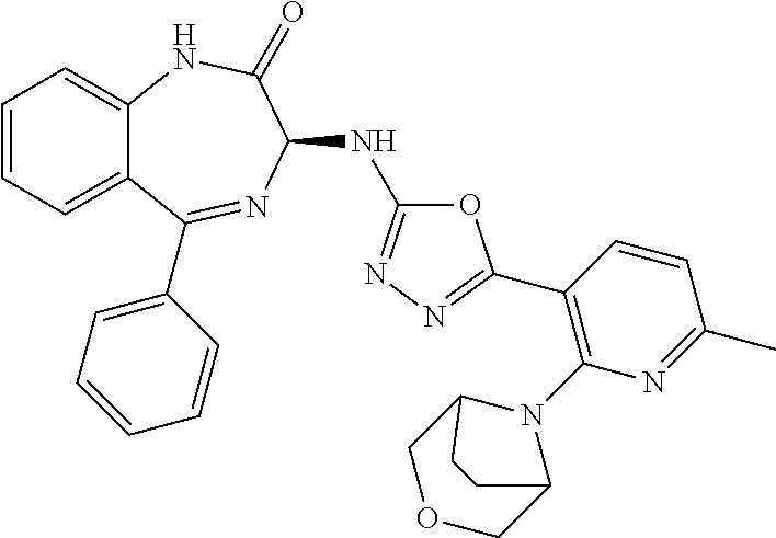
C1(C2=NN=C(NC3N=C(C4=CC=CC=C4)C4=CC=CC=C4NC3=O)O2)=C(N2C3COCC2CC3)N=C(C)C=C1
